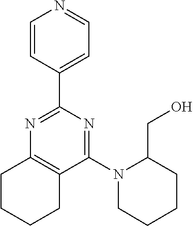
C1(N2CCCCC2CO)=NC(C2=CC=NC=C2)=NC2=C1CCCC2
